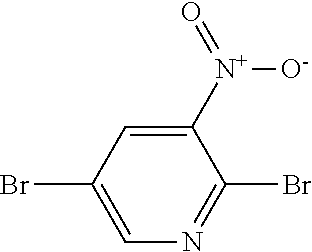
C1=C([N+](=O)[O-])C(Br)=NC=C1Br
